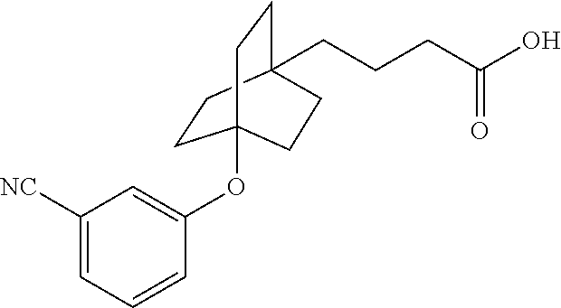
O(C12CCC(CCCC(O)=O)(CC1)CC2)C1=CC([NC])=CC=C1
